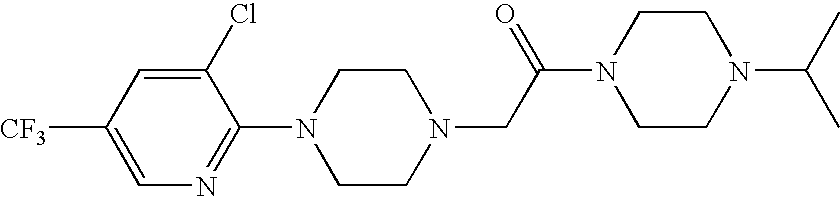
N1(CC(N2CCN(C(C)C)CC2)=O)CCN(C2=NC=C([CF3])C=C2Cl)CC1
